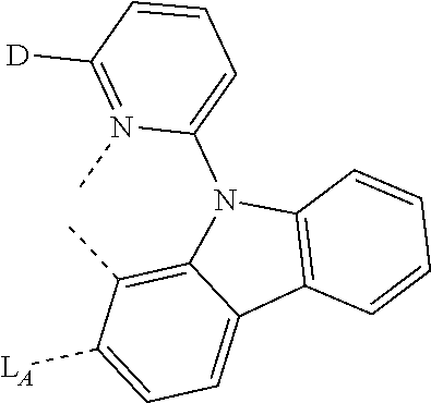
C1=C([LA])C(C)=C2C(=C1)C1=C(N2C2=CC=CC([D])=N2C)C=CC=C1
